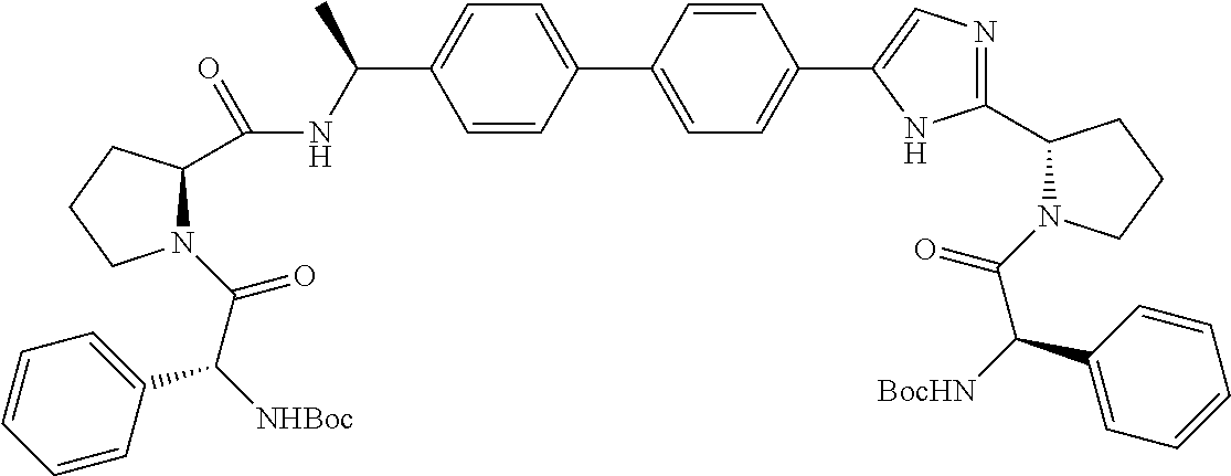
C1=CC(C2=CC=C(C3=CN=C(C4N(C(=O)C([BocHN])C5=CC=CC=C5)CCC4)N3)C=C2)=CC=C1C(NC(C1N(C(=O)C([NHBoc])C2=CC=CC=C2)CCC1)=O)C
